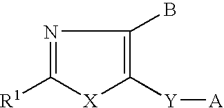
N1=C([R1])[X]C([Y][A])=C1B
